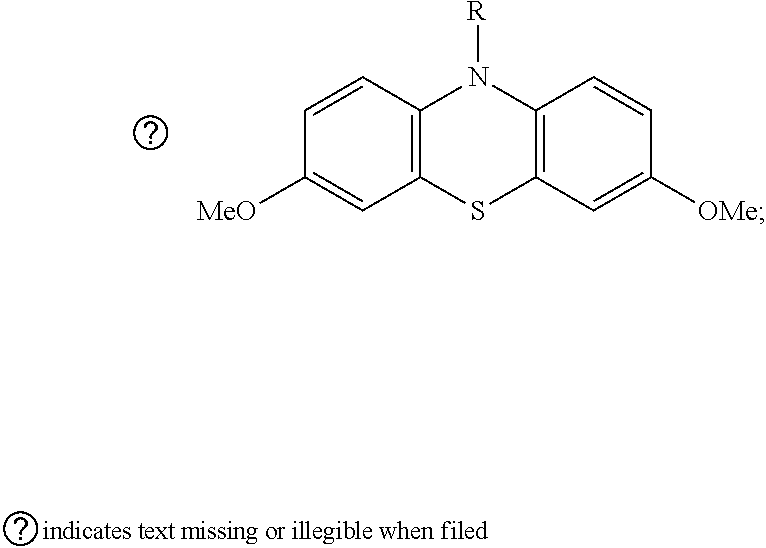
C1=CC2=C(C=C1[MeO])SC1=C(N2[R])C=CC([OMe])=C1
